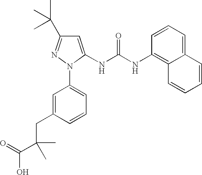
OC(=O)C(CC1=CC(N2N=C(C(C)(C)C)C=C2NC(NC2=C3C(=CC=C2)C=CC=C3)=O)=CC=C1)(C)C
